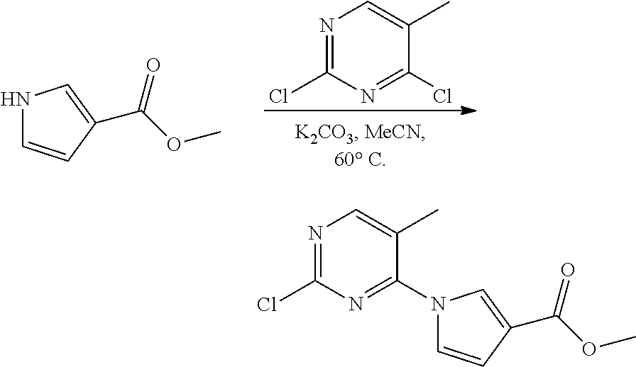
N1=C(Cl)N=C(Cl)C(C)=C1.N1C=CC(C(OC)=O)=C1.C1=CC(C(OC)=O)=CN1C1=NC(Cl)=NC=C1C
